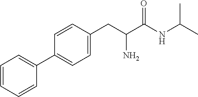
C1=CC=CC(C2=CC=C(CC(C(NC(C)C)=O)N)C=C2)=C1
